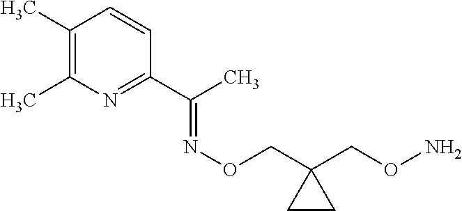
C1(C)=C(C)N=C(C(=NOCC2(CON)CC2)C)C=C1
